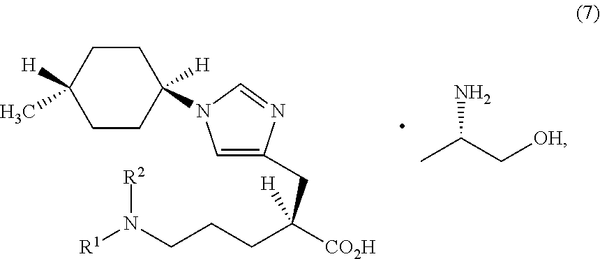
C1CC([H])(N2C=C(CC(CCCN([R1])[R2])([CO2H])[H])N=C2)CCC1([H])C.CC(C[OH])N
